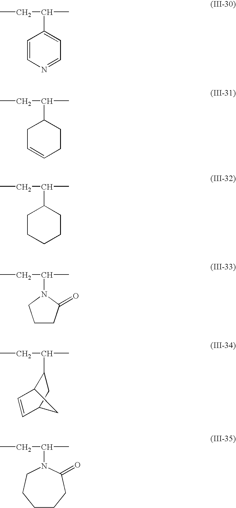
CCC(C)C1C2C=CC(C1)C2.CCC(C)C1=CC=NC=C1.CCC(C)C1CC=CCC1.CCC(C)C1CCCCC1.CCC(C)N1C(=O)CCC1.CCC(C)N1C(=O)CCCCC1
